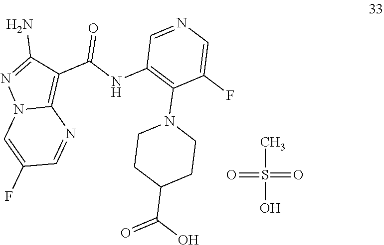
N12C(=C(C(NC3=C(N4CCC(C(O)=O)CC4)C(F)=CN=C3)=O)C(N)=N1)N=CC(F)=C2.O=S(=O)(C)O
